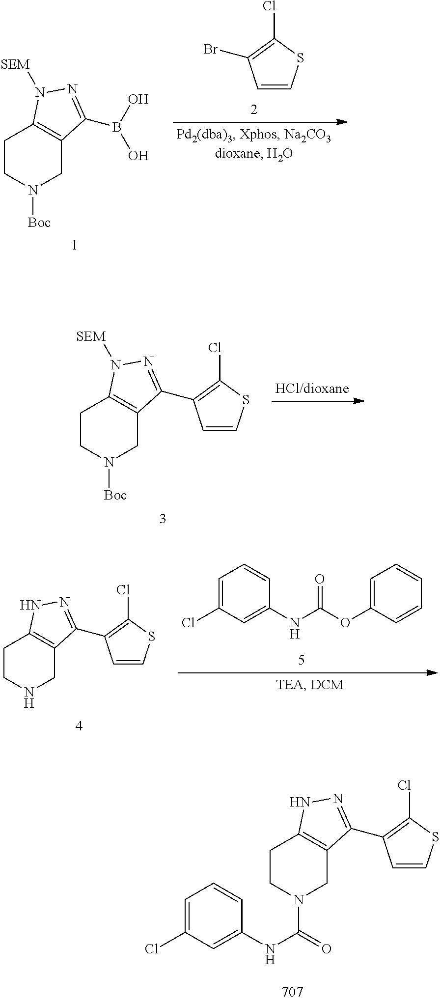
C1CN([Boc])CC2=C1N([SEM])N=C2B(O)O.C1=CSC(Cl)=C1Br.C1CN([Boc])CC2=C1N([SEM])N=C2C1=C(Cl)SC=C1.C1CNCC2=C1NN=C2C1=C(Cl)SC=C1.C1=C(Cl)C=C(NC(OC2=CC=CC=C2)=O)C=C1.C1CN(C(NC2=CC(Cl)=CC=C2)=O)CC2=C1NN=C2C1=C(Cl)SC=C1
